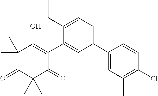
C1(C2=CC(C)=C(Cl)C=C2)=CC=C(CC)C(C2=C(O)C(C)(C)C(=O)C(C)(C)C2=O)=C1
